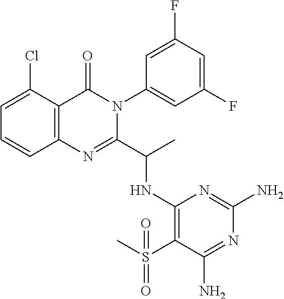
C1=C(Cl)C2=C(C=C1)N=C(C(C)NC1=C(S(C)(=O)=O)C(N)=NC(N)=N1)N(C1=CC(F)=CC(F)=C1)C2=O
